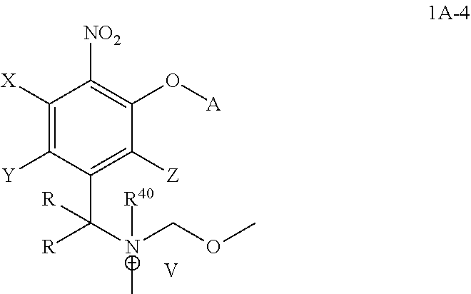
C[N+](C(C1=C([Z])C(O[A])=C([NO2])C([X])=C1[Y])([R])[R])(COC)[R40].[V]
